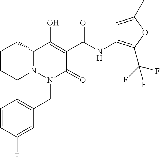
N12C(C(O)=C(C(NC3=C(C(F)(F)F)OC(C)=C3)=O)C(=O)N1CC1=CC=CC(F)=C1)CCCC2
